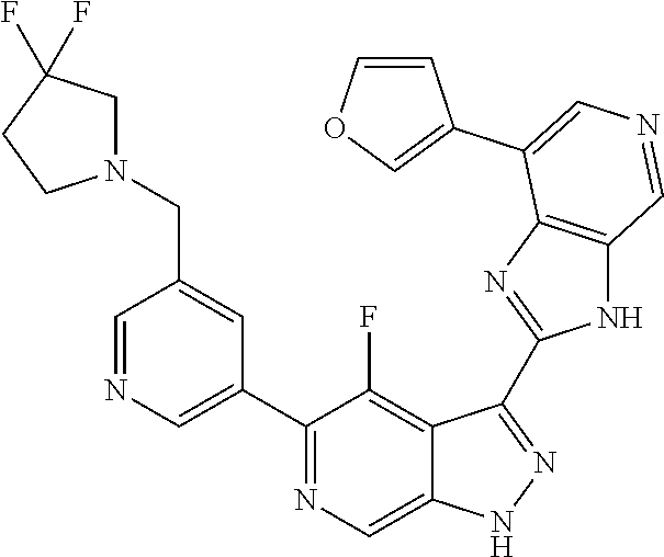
C1(C2=CN=CC(CN3CC(F)(F)CC3)=C2)=NC=C2C(=C1F)C(C1=NC3=C(N1)C=NC=C3C1=COC=C1)=NN2
